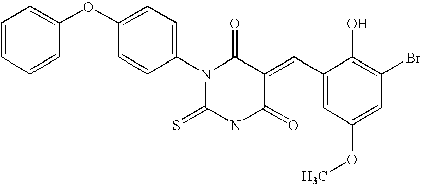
C1=CC=CC(OC2=CC=C(N3C(=S)NC(=O)C(=CC4=CC(OC)=CC(Br)=C4O)C3=O)C=C2)=C1
